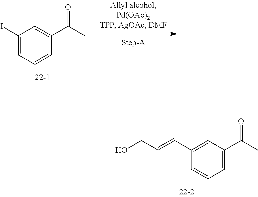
C1(C=CCO)=CC(C(C)=O)=CC=C1.C1(I)=CC=CC(C(C)=O)=C1
